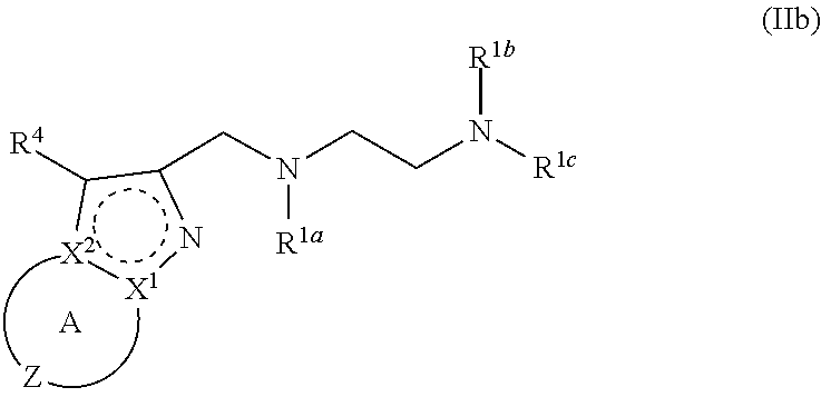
[R1b]N([R1c])CCN([R1a])Cc1c([R4])[X2]:[X1]n1.[A]
